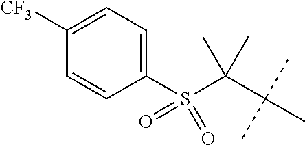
C1(S(C(C(C)(C)C)(C)C)(=O)=O)=CC=C([CF3])C=C1
